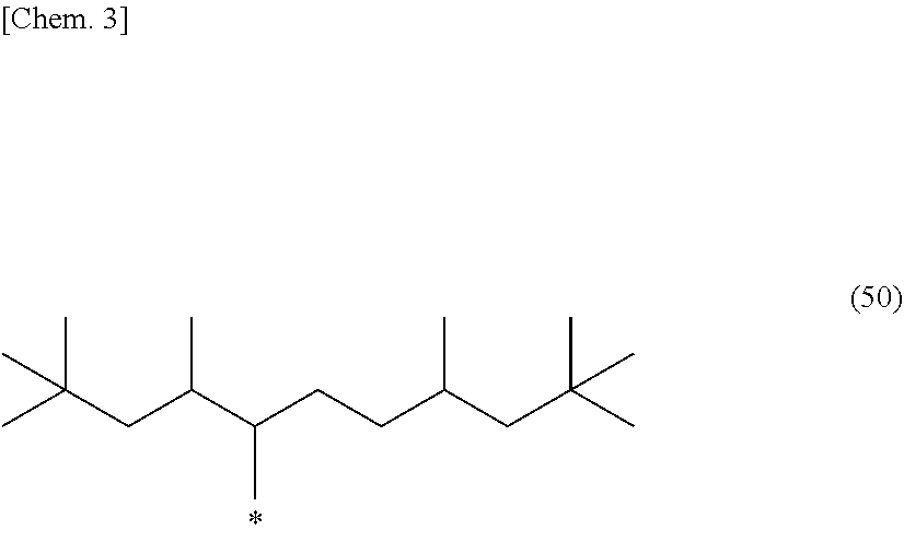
CC(CC(C(CCC(CC(C)(C)C)C)C)C)(C)C
